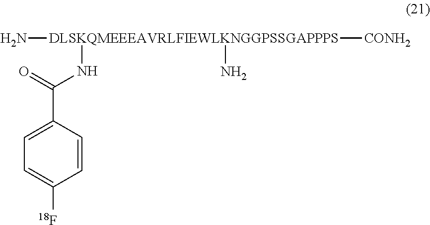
[DLSKQMEEEAVRLFIEWLKNGGPSSGAPPPS](N)([CONH2])(NC(C1=CC=C([18F])C=C1)=O)N
